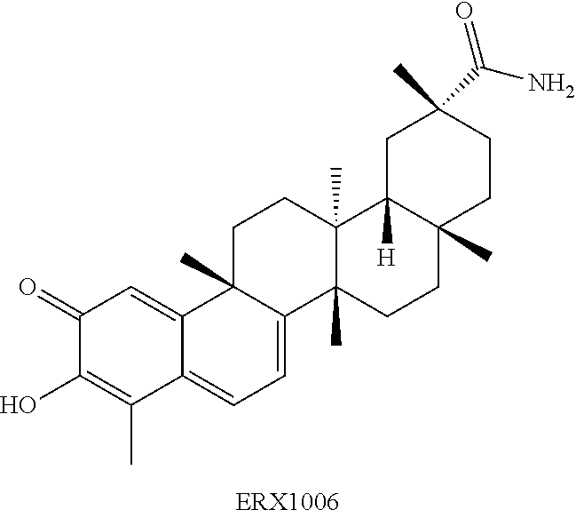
C1(=O)C(O)=C(C)C2=CC=C3C(C)(C2=C1)CCC1(C)C3(C)CCC2(C)C1([H])CC(C)(C(N)=O)CC2
